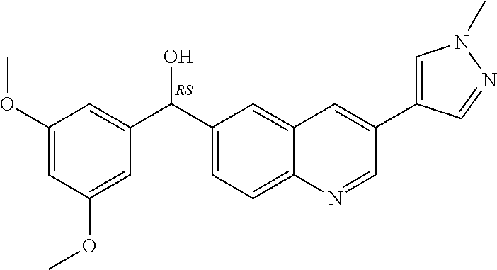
OC(C1=CC(OC)=CC(OC)=C1)C1=CC=C2C(=C1)C=C(C1=CN(C)N=C1)C=N2
